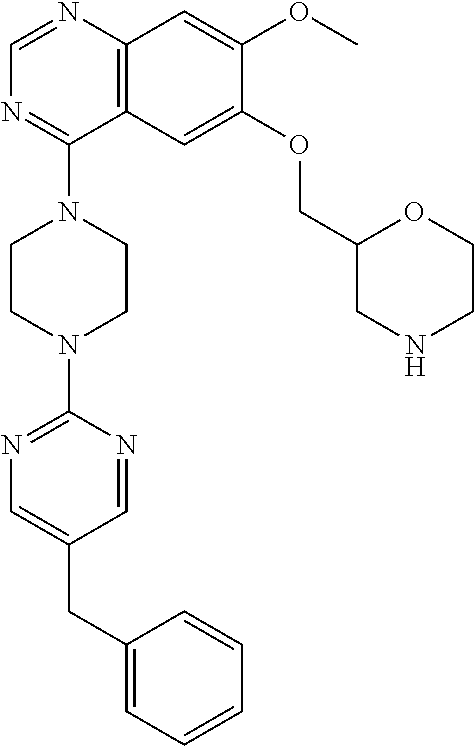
C12=C(N=CN=C1N1CCN(C3=NC=C(CC4=CC=CC=C4)C=N3)CC1)C=C(OC)C(OCC1CNCCO1)=C2
